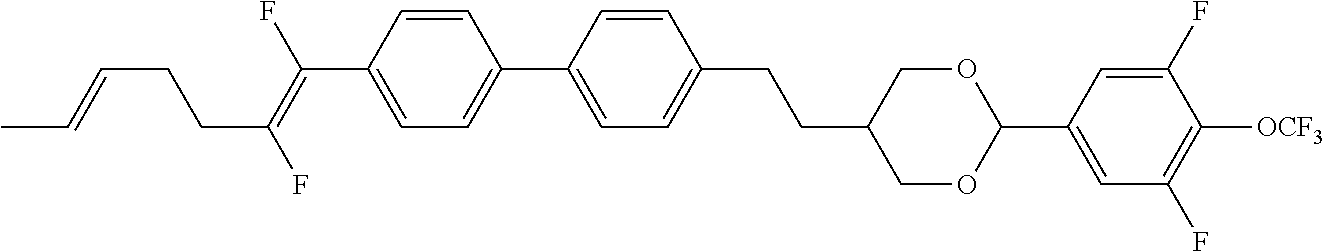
C(C1COC(C2=CC(F)=C([OCF3])C(F)=C2)OC1)CC1=CC=C(C2=CC=C(C(=C(F)CCC=CC)F)C=C2)C=C1
